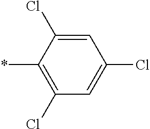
*C1=C(Cl)C=C(Cl)C=C1Cl
